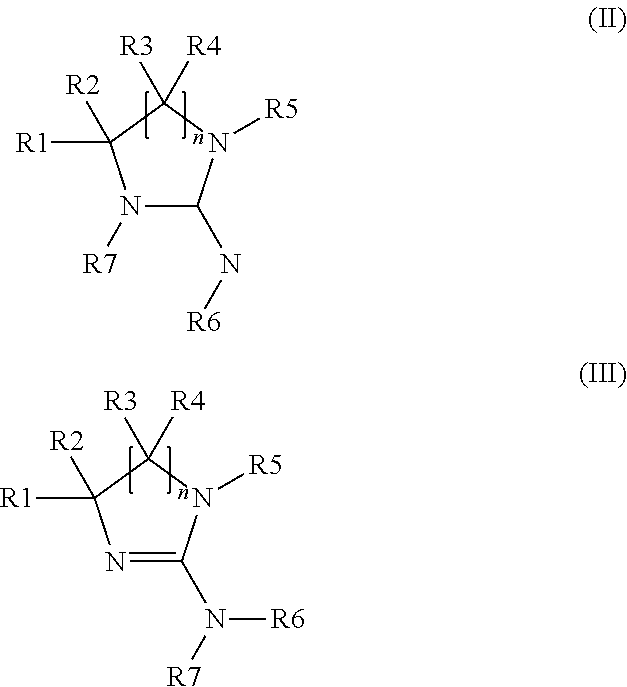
N1([R7])C(N[R6])N([R5])C([R3])([R4])C1([R2])[R1].N1=C(N([R6])[R7])N([R5])C([R3])([R4])C1([R2])[R1]
